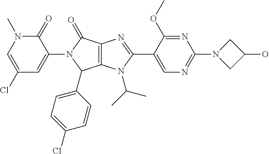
C12=C(N(C(C)C)C(C3=CN=C(N4CC(O)C4)N=C3OC)=N1)C(C1=CC=C(Cl)C=C1)N(C1=CC(Cl)=CN(C)C1=O)C2=O
